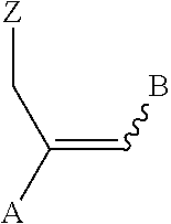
C(=CB)(C[Z])[A]
